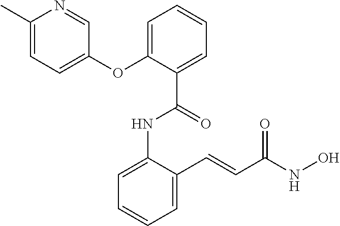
C1=C(NC(C2=CC=CC=C2OC2=CC=C(C)N=C2)=O)C(C=CC(NO)=O)=CC=C1
